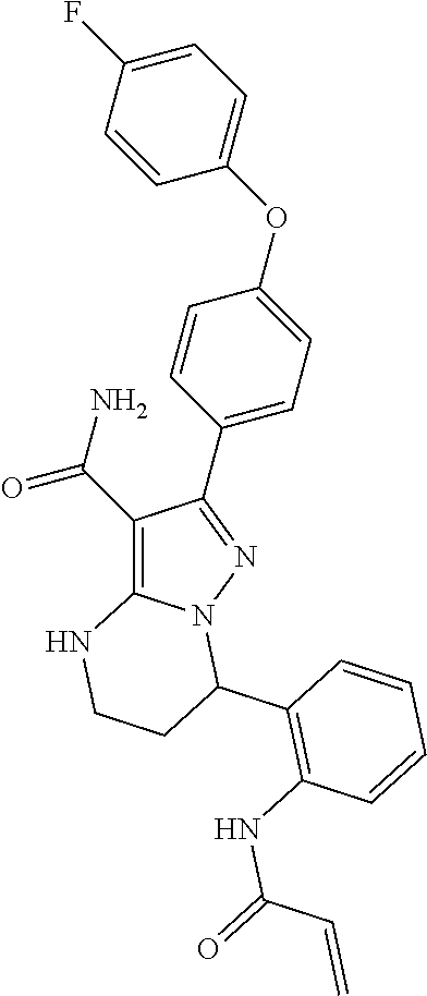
C1(C(N)=O)=C2N(N=C1C1=CC=C(OC3=CC=C(F)C=C3)C=C1)C(C1=C(NC(=O)C=C)C=CC=C1)CCN2
